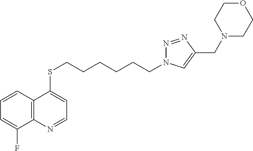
C12=C(C=CC=C1F)C(SCCCCCCN1N=NC(CN3CCOCC3)=C1)=CC=N2
